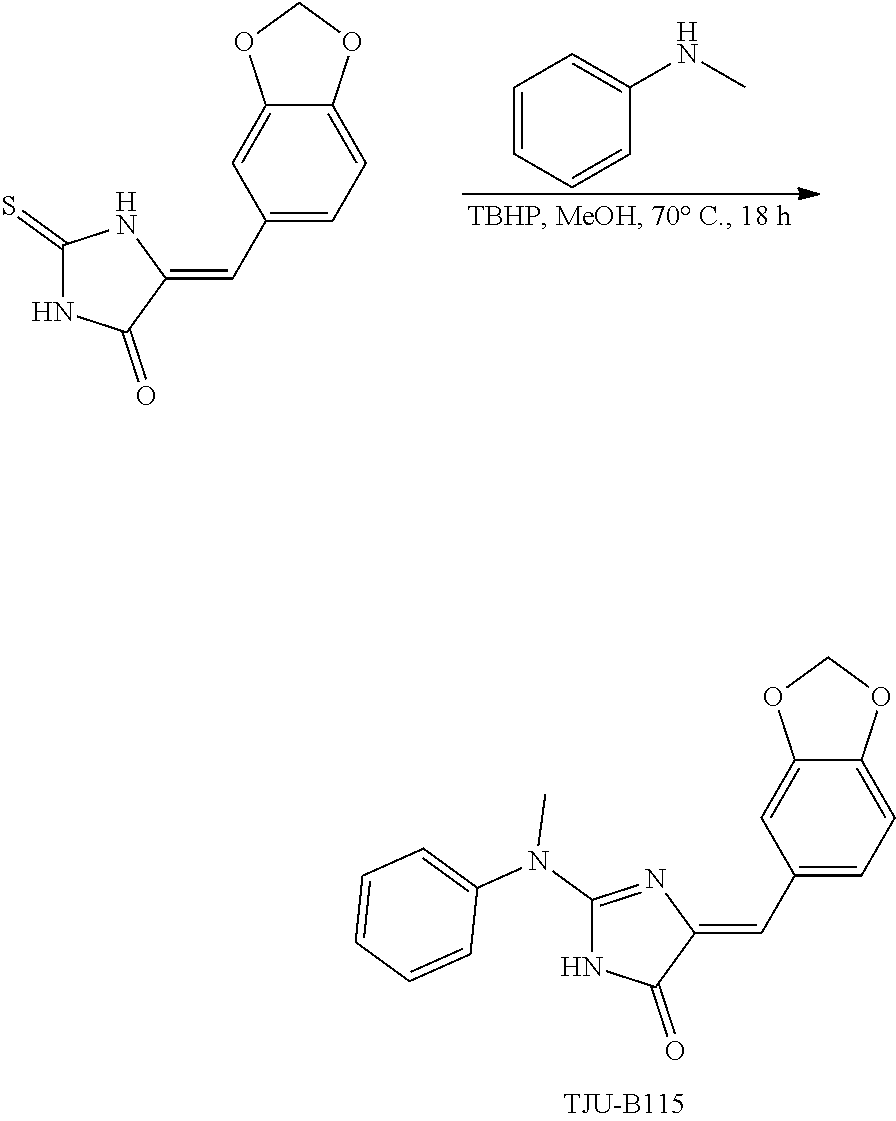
C1(=S)NC(=O)C(=CC2=CC=C3C(=C2)OCO3)N1.C1=CC=CC(NC)=C1.C1(N(C)C2=CC=CC=C2)=NC(=CC2=CC=C3C(=C2)OCO3)C(=O)N1
